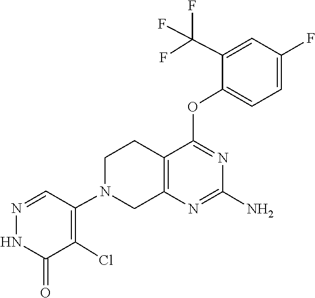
NC1=NC2=C(CCN(C3=C(Cl)C(=O)NN=C3)C2)C(OC2=CC=C(F)C=C2C(F)(F)F)=N1
